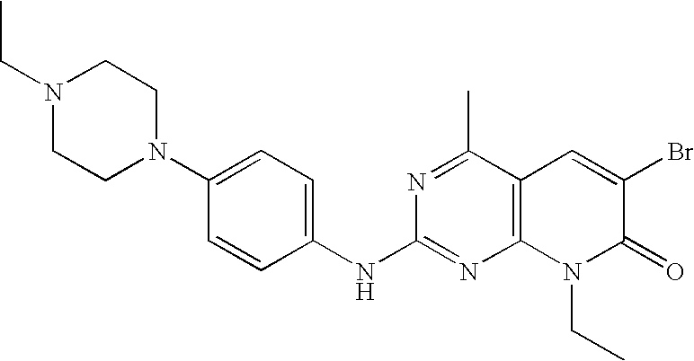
C1(NC2=NC3=C(C(C)=N2)C=C(Br)C(=O)N3CC)=CC=C(N2CCN(CC)CC2)C=C1
